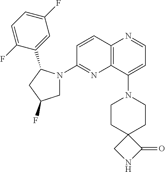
C12=C(C(N3CCC4(CC3)CNC4=O)=CC=N1)N=C(N1CC(F)CC1C1=CC(F)=CC=C1F)C=C2
